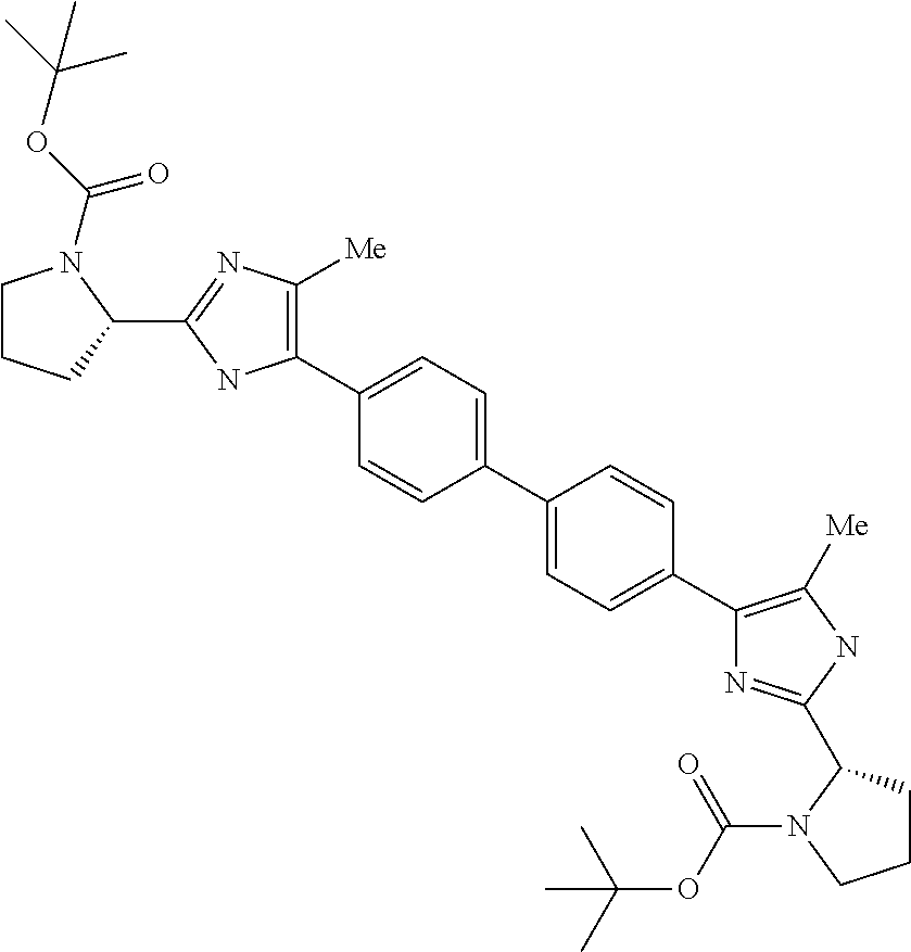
C1CCC(C2=NC([Me])=C(C3=CC=C(C4=CC=C(C5=C([Me])NC(C6CCCN6C(=O)OC(C)(C)C)=N5)C=C4)C=C3)N2)N1C(OC(C)(C)C)=O
